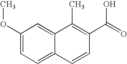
C1(OC)=CC=C2C(=C1)C(C)=C(C(=O)O)C=C2
